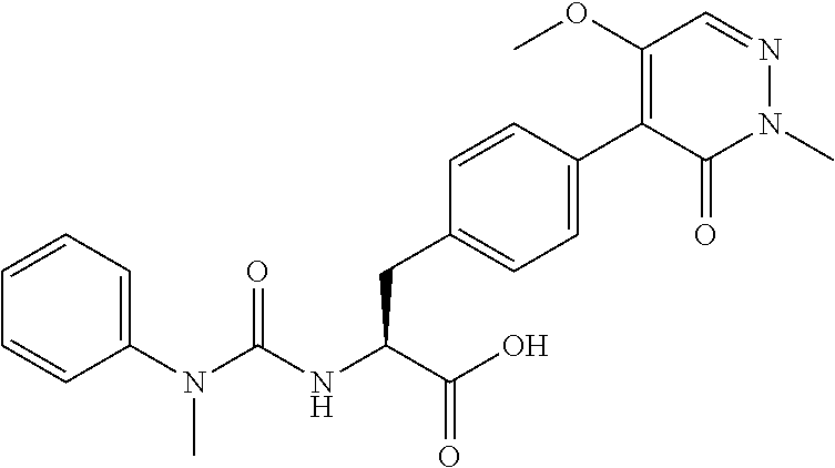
N(C(NC(C(=O)O)CC1=CC=C(C2=C(OC)C=NN(C)C2=O)C=C1)=O)(C1=CC=CC=C1)C
